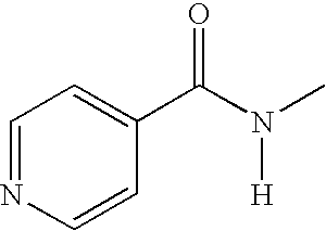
C1=C(C(N(C)[H])=O)C=CN=C1
